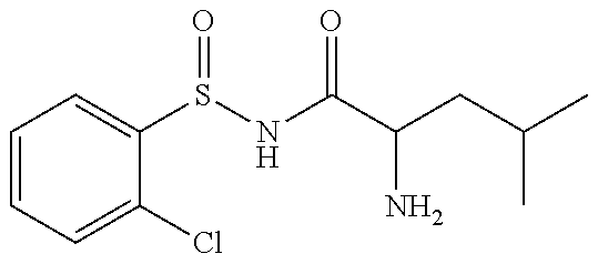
C1=CC=C(Cl)C(S(NC(C(CC(C)C)N)=O)=O)=C1
